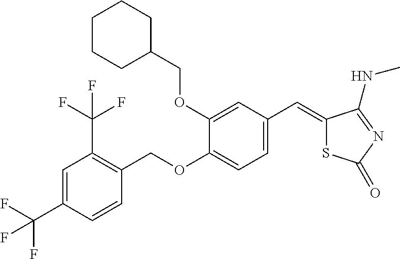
C1=C(C(F)(F)F)C=CC(COC2=CC=C(C=C3SC(=O)N=C3NC)C=C2OCC2CCCCC2)=C1C(F)(F)F
